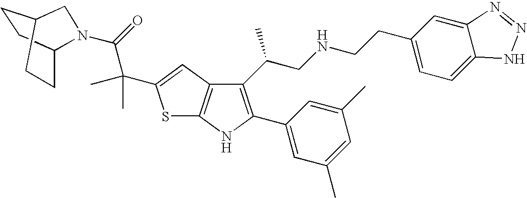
C1(C(CNCCC2=CC=C3C(=C2)N=NN3)C)=C(C2=CC(C)=CC(C)=C2)NC2=C1C=C(C(C(=O)N1C3CCC(CC3)C1)(C)C)S2
